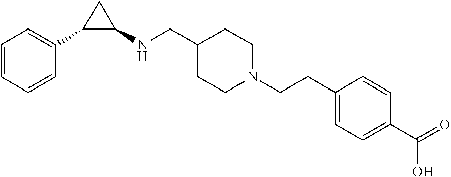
C1=CC=CC(C2C(NCC3CCN(CCC4=CC=C(C(=O)O)C=C4)CC3)C2)=C1
